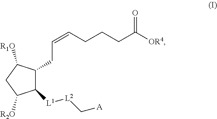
C(=CCCCC([OR4])=O)CC1C([L1][L2]C[A])C([R2O])CC1[R1O]
